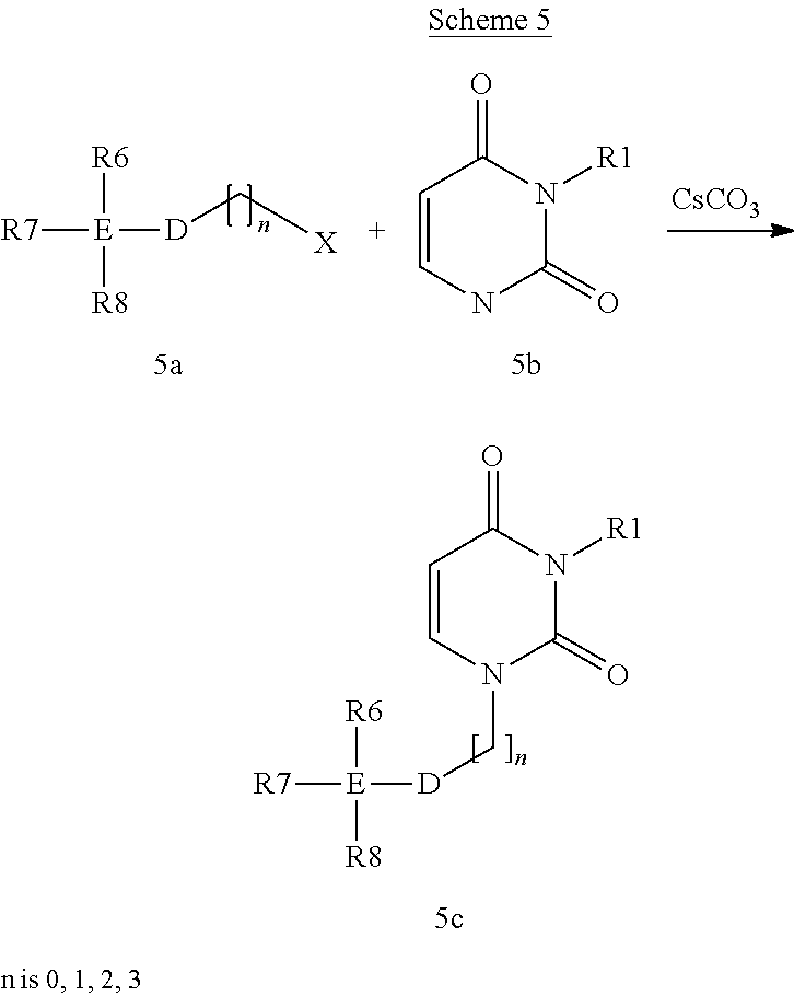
C1=CN(C[D][E]([R7])([R6])[R8])C(=O)N([R1])C1=O.[E]([R7])([R6])([R8])[D]C[X].C1=CNC(=O)N([R1])C1=O.[CsCO3]
